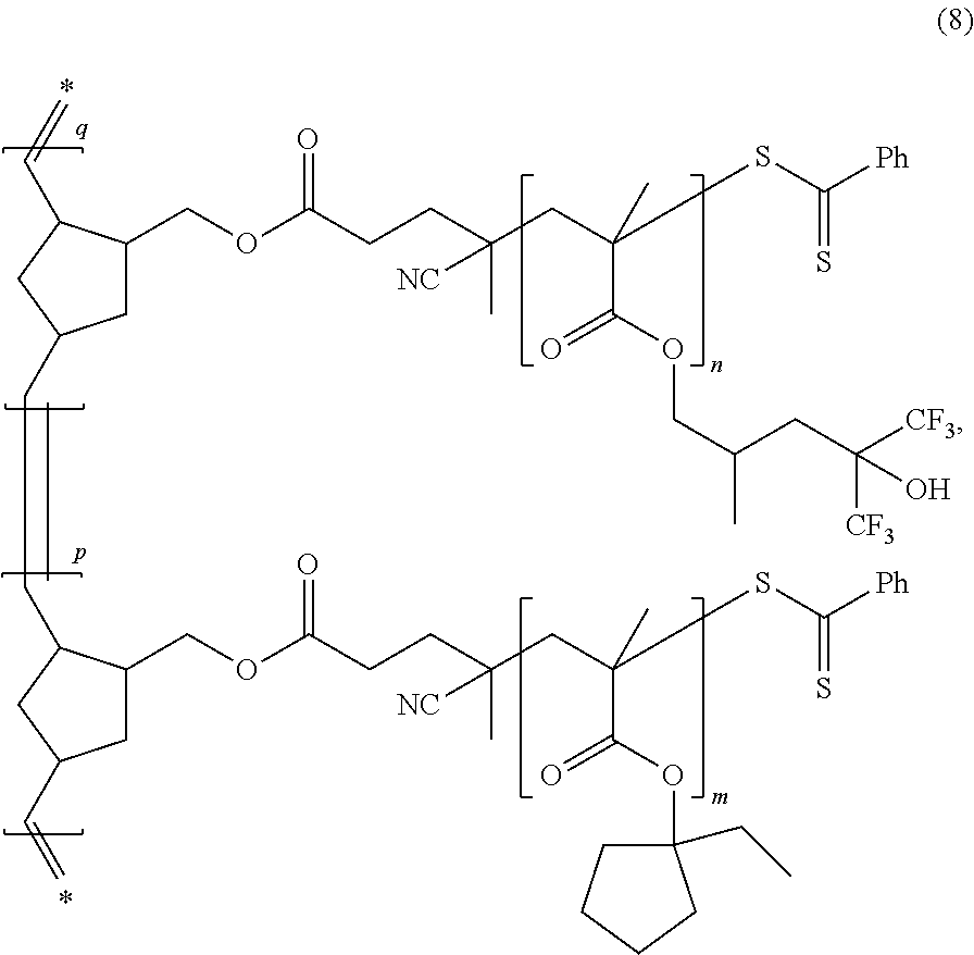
C1C(COC(CCC(C)([NC])CC(SC(=S)[Ph])(C(OCC(CC([CF3])([CF3])O)C)=O)C)=O)C(C=C)CC1C=CC1C(COC(CCC(C)([NC])CC(SC(=S)[Ph])(C(OC2(CC)CCCC2)=O)C)=O)CC(C=C)C1
